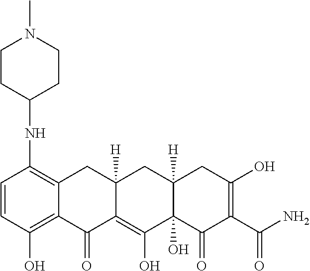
C1=CC(O)=C2C(=C1NC1CCN(C)CC1)CC1([H])C(=C(O)C3(O)C([H])(C1)CC(O)=C(C(N)=O)C3=O)C2=O
